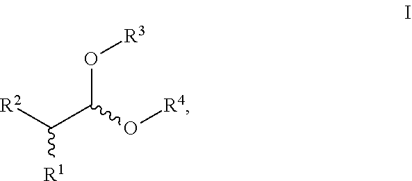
C([R1])(C(O[R3])O[R4])[R2]
